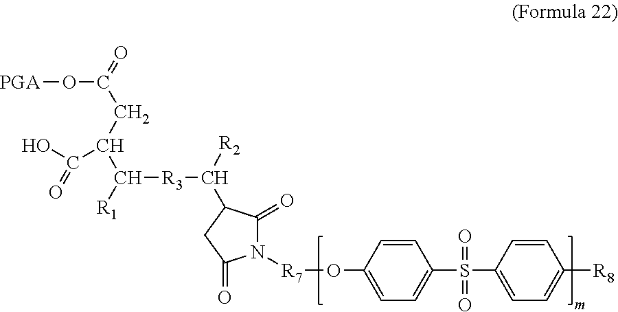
[PGA]OC(CC(C([R1])[R3]C([R2])C1C(=O)N([R7]OC2=CC=C(S(C3=CC=C([R8])C=C3)(=O)=O)C=C2)C(=O)C1)C(O)=O)=O
